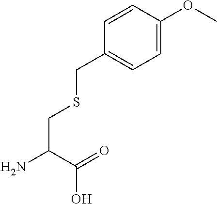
C(C(=O)O)(N)CSCC1=CC=C(OC)C=C1
